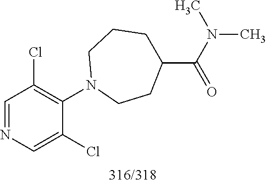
C1=NC=C(Cl)C(N2CCC(C(N(C)C)=O)CCC2)=C1Cl
